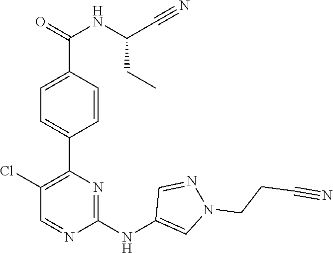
C1(C2=C(Cl)C=NC(NC3=CN(CCC#N)N=C3)=N2)=CC=C(C(=O)NC(C#N)CC)C=C1
